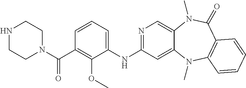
N1=C(NC2=CC=CC(C(N3CCNCC3)=O)=C2OC)C=C2C(=C1)N(C)C(=O)C1=C(N2C)C=CC=C1
